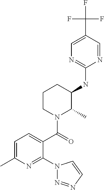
C1(NC2C(C)N(C(=O)C3=CC=C(C)N=C3N3N=NC=C3)CCC2)=NC=C(C(F)(F)F)C=N1
